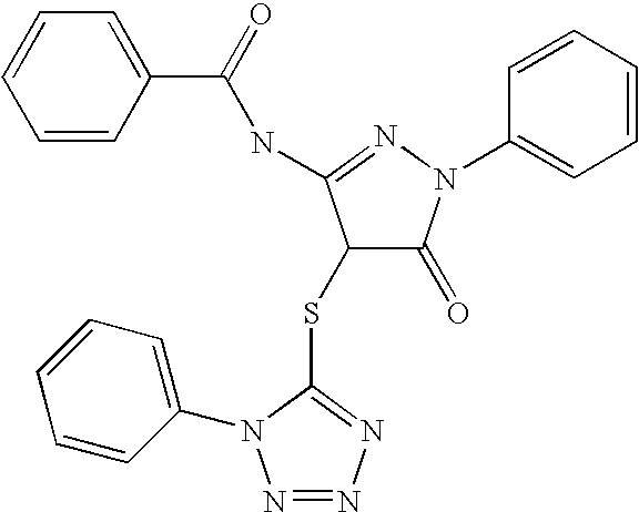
C1=CC(C(=O)NC2=NN(C3=CC=CC=C3)C(=O)C2SC2=NN=NN2C2=CC=CC=C2)=CC=C1
